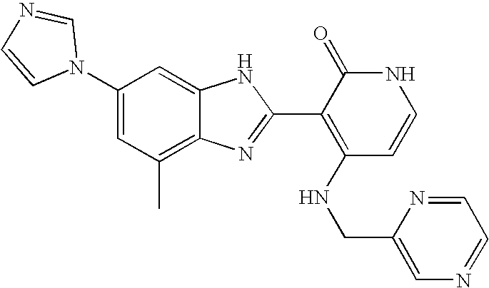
C1(C)=C2C(=CC(N3C=NC=C3)=C1)NC(C1=C(NCC3=CN=CC=N3)C=CNC1=O)=N2
